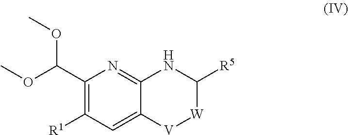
C1(C(OC)OC)=C([R1])C=C2C(=N1)NC([R5])[W][V]2
